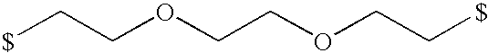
[$]CCOCCOCC[$]
